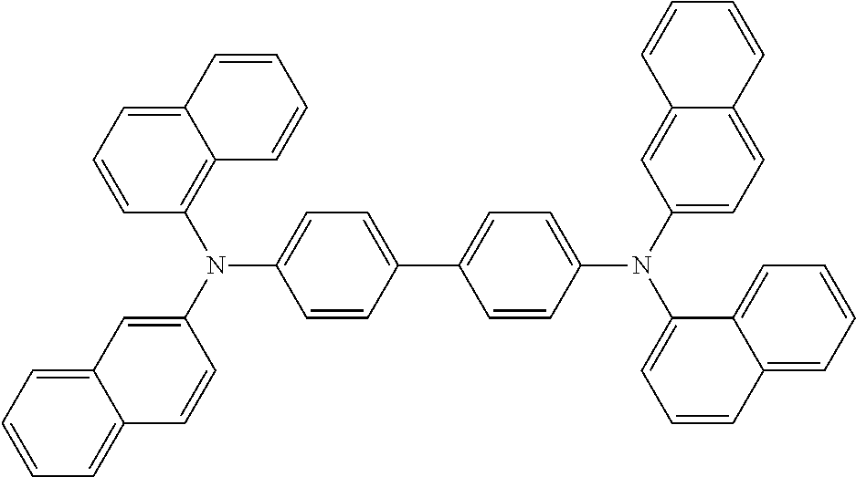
C1(C2=CC=C(N(C3=CC=C4C(=C3)C=CC=C4)C3=CC=CC4=CC=CC=C34)C=C2)=CC=C(N(C2=CC3=CC=CC=C3C=C2)C2=C3C(=CC=C2)C=CC=C3)C=C1
